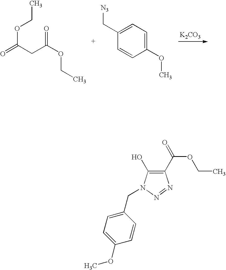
[K2CO3].O=C(CC(OCC)=O)OCC.C1(OC)=CC=C(C[N3])C=C1.C1(C(=O)OCC)=C(O)N(CC2=CC=C(OC)C=C2)N=N1
